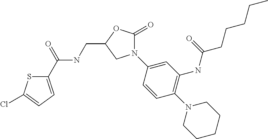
C1(C(=O)NCC2OC(=O)N(C3=CC(NC(CCCCC)=O)=C(N4CCCCC4)C=C3)C2)=CC=C(Cl)S1
